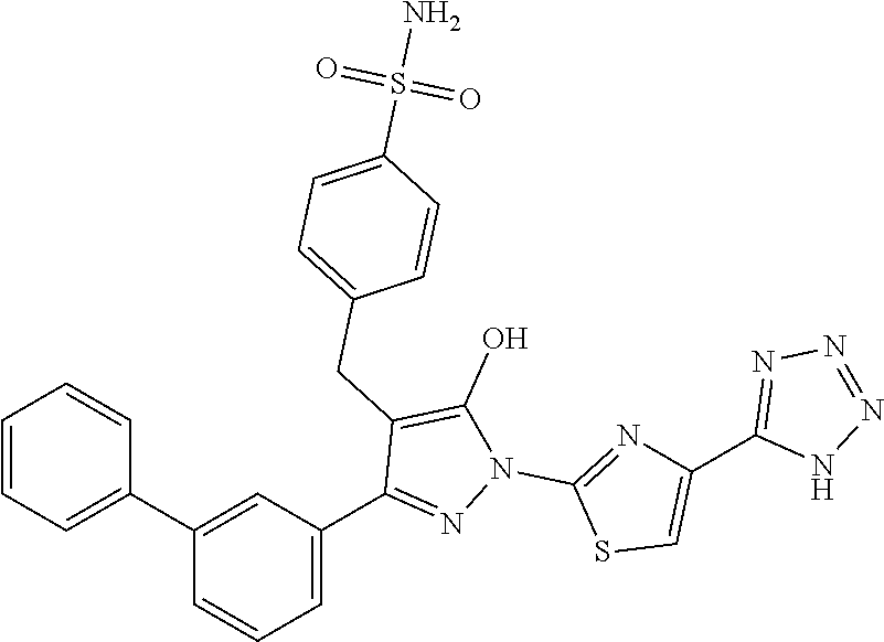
C1(C2=CC=CC=C2)=CC(C2=NN(C3=NC(C4=NN=NN4)=CS3)C(O)=C2CC2=CC=C(S(N)(=O)=O)C=C2)=CC=C1
